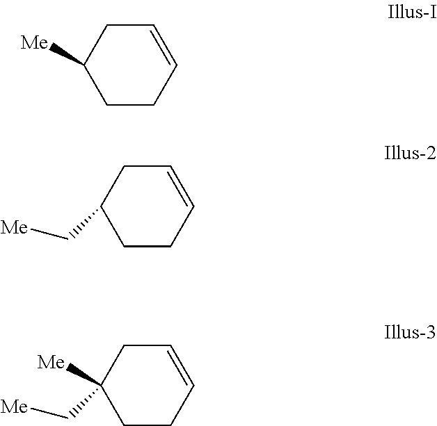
C1CC=CCC1[Me].C1CC=CCC1C[Me].C1CC=CCC1(C[Me])[Me]
